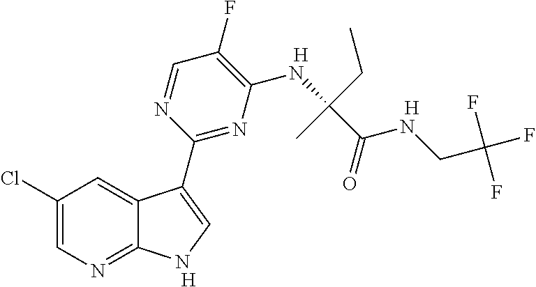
C1(F)=C(NC(C(=O)NCC(F)(F)F)(CC)C)N=C(C2=CNC3=NC=C(Cl)C=C32)N=C1.[H].[H].[H]
